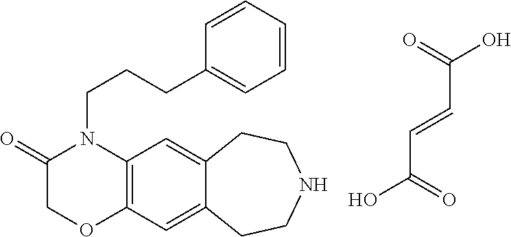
C(C=CC(=O)O)(=O)O.C12=C(C=C3C(=C1)CCNCC3)OCC(=O)N2CCCC1=CC=CC=C1
